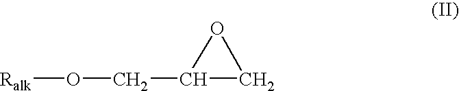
[Ralk]OCC1CO1
